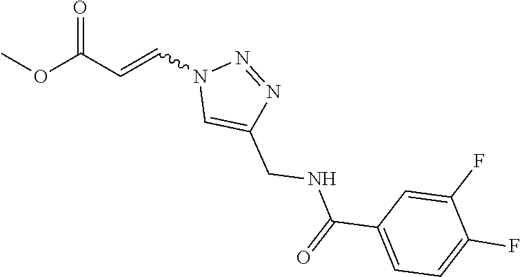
COC(C=CN1C=C(CNC(C2=CC=C(F)C(F)=C2)=O)N=N1)=O
